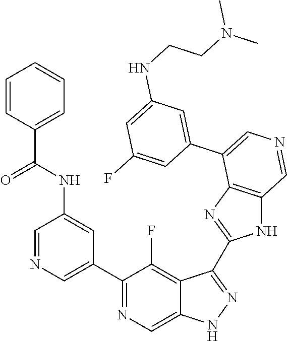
C1(C2=CN=CC(NC(=O)C3=CC=CC=C3)=C2)=NC=C2C(=C1F)C(C1=NC3=C(N1)C=NC=C3C1=CC(NCCN(C)C)=CC(F)=C1)=NN2
